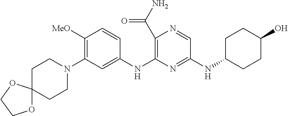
C1(C(N)=O)=C(NC2=CC(N3CCC4(CC3)OCCO4)=C([MeO])C=C2)N=C(NC2CCC(O)CC2)C=N1
